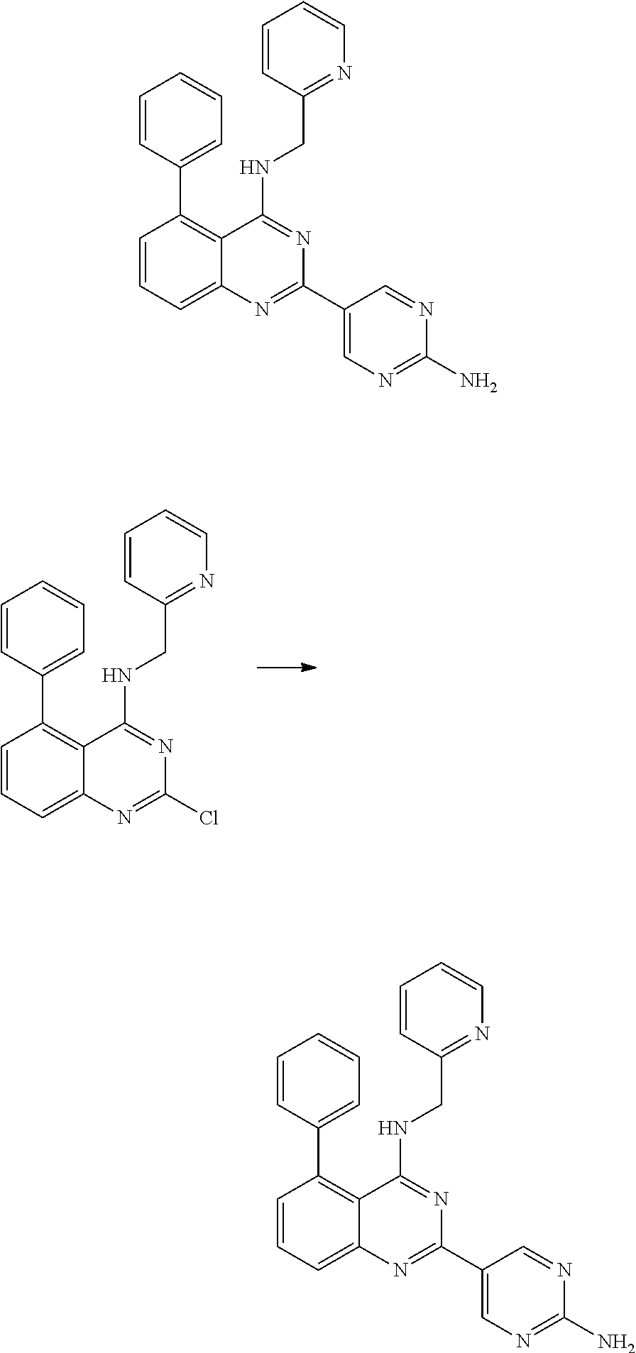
C1=CC=C2C(=C1C1=CC=CC=C1)C(NCC1=NC=CC=C1)=NC(Cl)=N2.C1=CC=C2C(=C1C1=CC=CC=C1)C(NCC1=NC=CC=C1)=NC(C1=CN=C(N)N=C1)=N2.C1=CC=C2C(=C1C1=CC=CC=C1)C(NCC1=NC=CC=C1)=NC(C1=CN=C(N)N=C1)=N2
